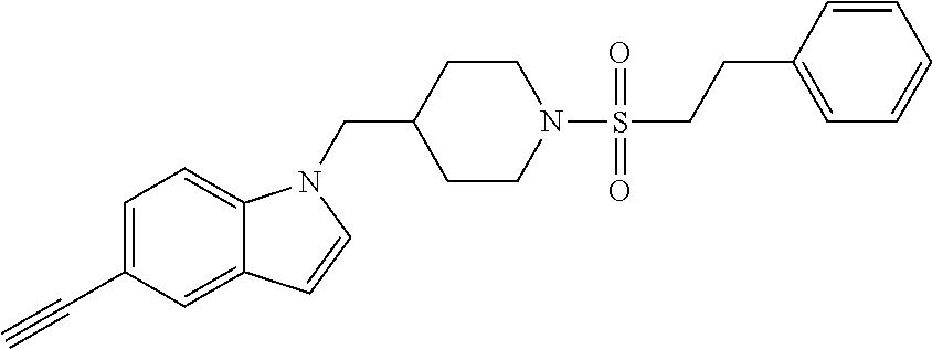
C1=C(C#C)C=C2C(=C1)N(CC1CCN(S(=O)(=O)CCC3=CC=CC=C3)CC1)C=C2
